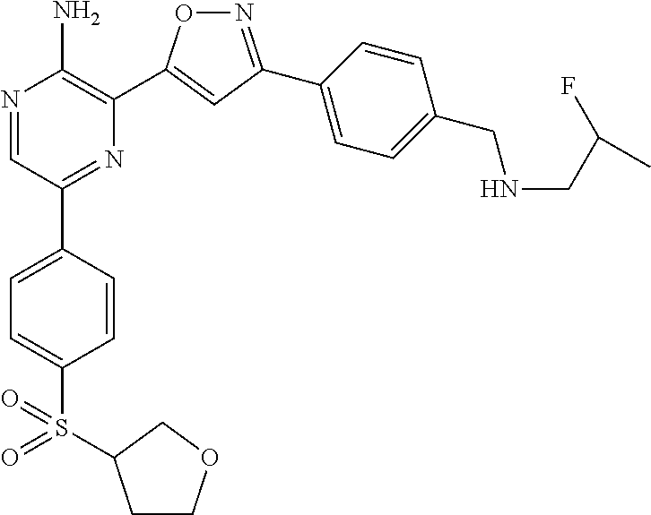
N1=C(C2=CC=C(CNCC(F)C)C=C2)C=C(C2=C(N)N=CC(C3=CC=C(S(=O)(=O)C4CCOC4)C=C3)=N2)O1
